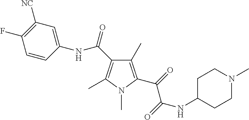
C1(C)=C(C(=O)C(=O)NC2CCN(C)CC2)N(C)C(C)=C1C(=O)NC1=CC([NC])=C(F)C=C1
